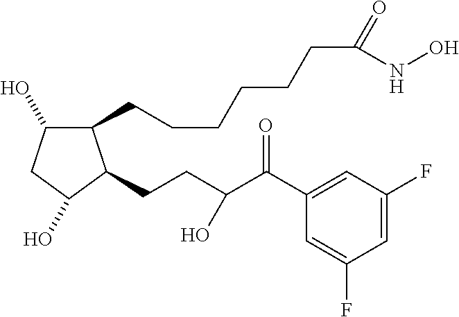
C1(CCCCCCC(=O)NO)C(O)CC(O)C1CCC(C(=O)C1=CC(F)=CC(F)=C1)O
